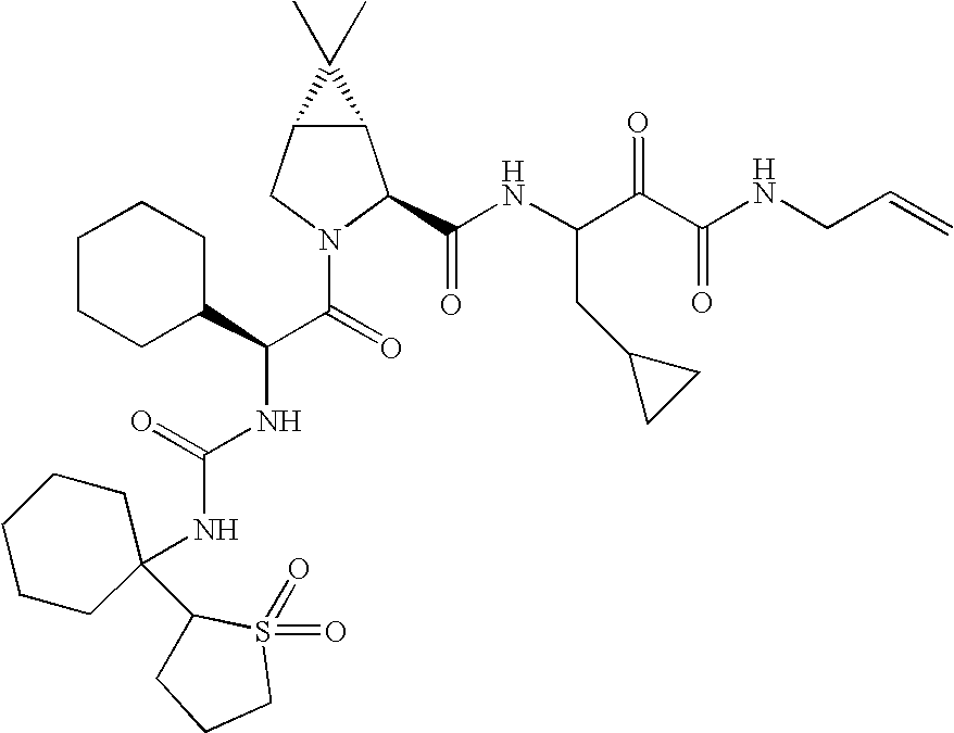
C12C(CN(C(=O)C(NC(NC3(C4CCCS4(=O)=O)CCCCC3)=O)C3CCCCC3)C1C(NC(C(C(NCC=C)=O)=O)CC1CC1)=O)C2(C)C
